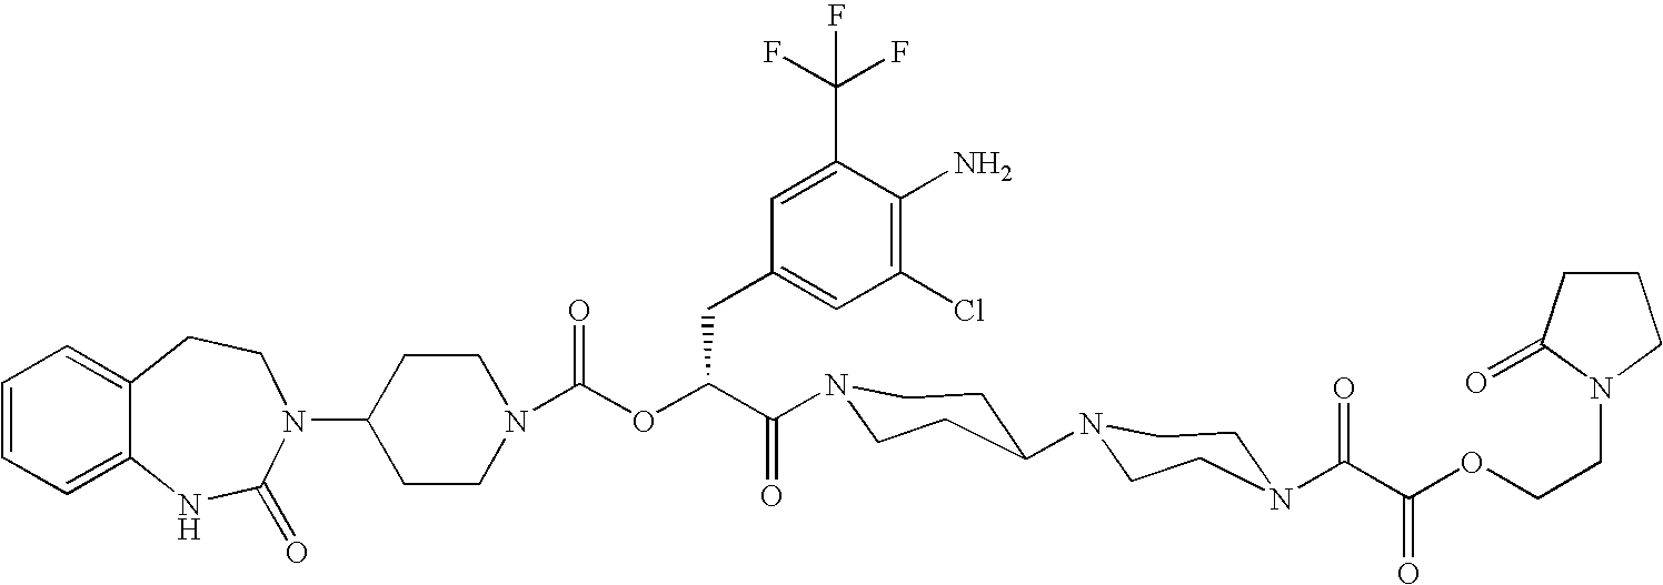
C12=CC=CC=C1NC(=O)N(C1CCN(C(OC(C(=O)N3CCC(N4CCN(C(C(OCCN5CCCC5=O)=O)=O)CC4)CC3)CC3=CC(Cl)=C(N)C(C(F)(F)F)=C3)=O)CC1)CC2
